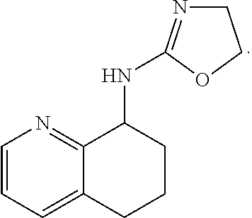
C1=CC=C2C(=N1)C(NC1=NCCO1)CCC2
